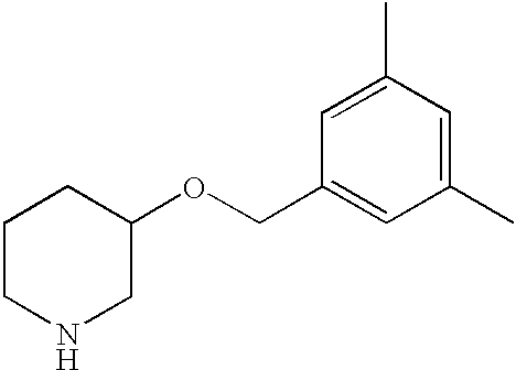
C1CNCC(OCC2=CC(C)=CC(C)=C2)C1
